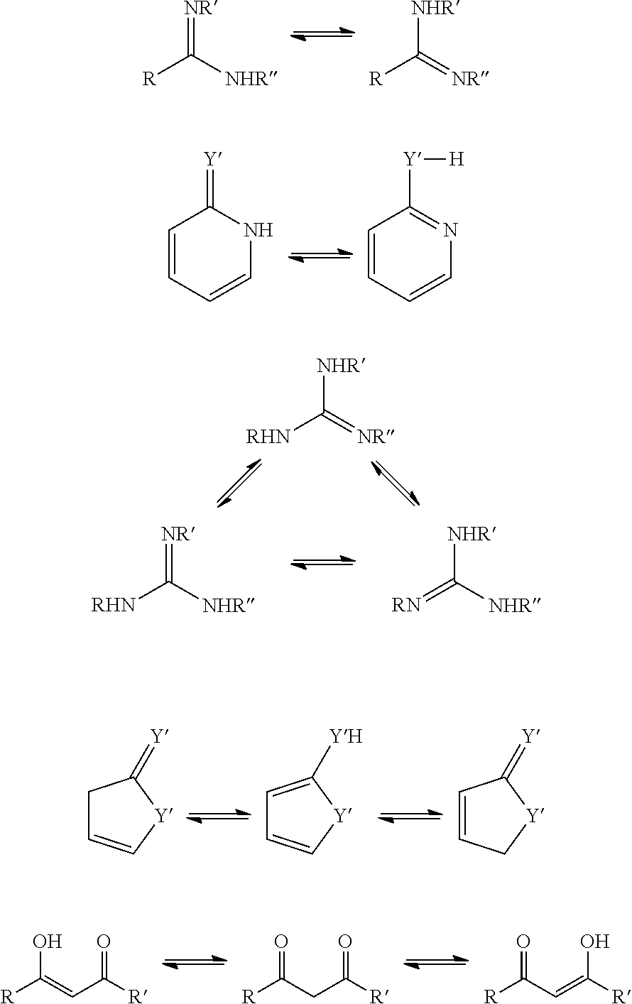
[NR]=C([R])[NHR].[NHR]C([R])=[NR].C1=CC=CNC1=[Y].C1=CC=CN=C1[Y][H].[NHR]C([RHN])=[NR].[NR]=C([RHN])[NHR].[NHR]C(=[RN])[NHR].C1C=C[Y]C1=[Y].C1=C([YH])[Y]C=C1.C1=CC[Y]C1=[Y].OC([R])=CC(=O)[R].O=C([R])CC(=O)[R].O=C([R])C=C(O)[R]
